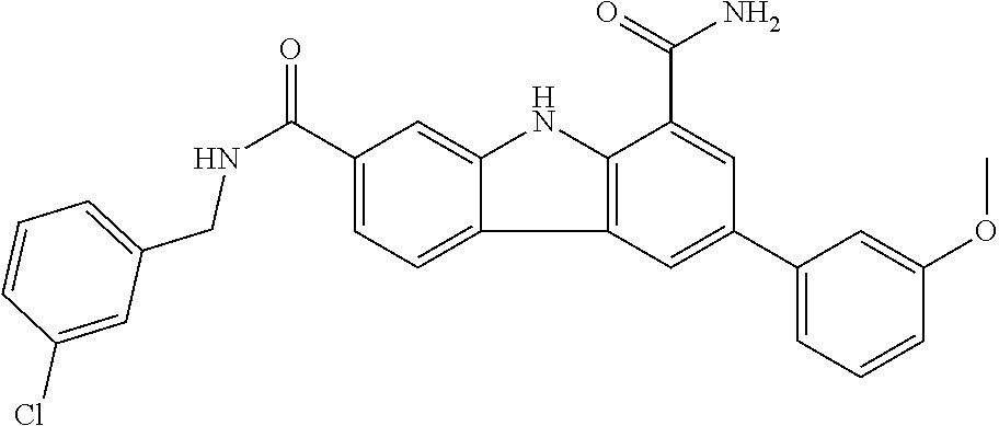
C1(C(=O)NCC2=CC=CC(Cl)=C2)=CC=C2C(=C1)NC1=C2C=C(C2=CC=CC(OC)=C2)C=C1C(=O)N
